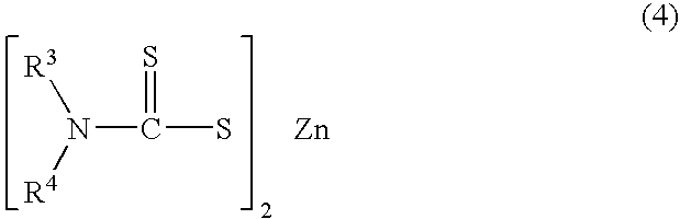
N([R3])([R4])C(S)=S.[Zn]
